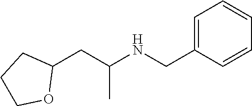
C1=C(CNC(CC2CCCO2)C)C=CC=C1
